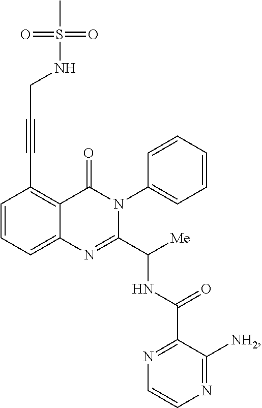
C1=CC=C2C(=C1C#CCNS(C)(=O)=O)C(=O)N(C1=CC=CC=C1)C(C([Me])NC(C1=NC=CN=C1[NH2])=O)=N2
